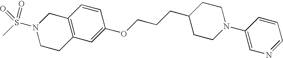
C12=C(C=C(OCCCC3CCN(C4=CN=CC=C4)CC3)C=C1)CCN(S(C)(=O)=O)C2
